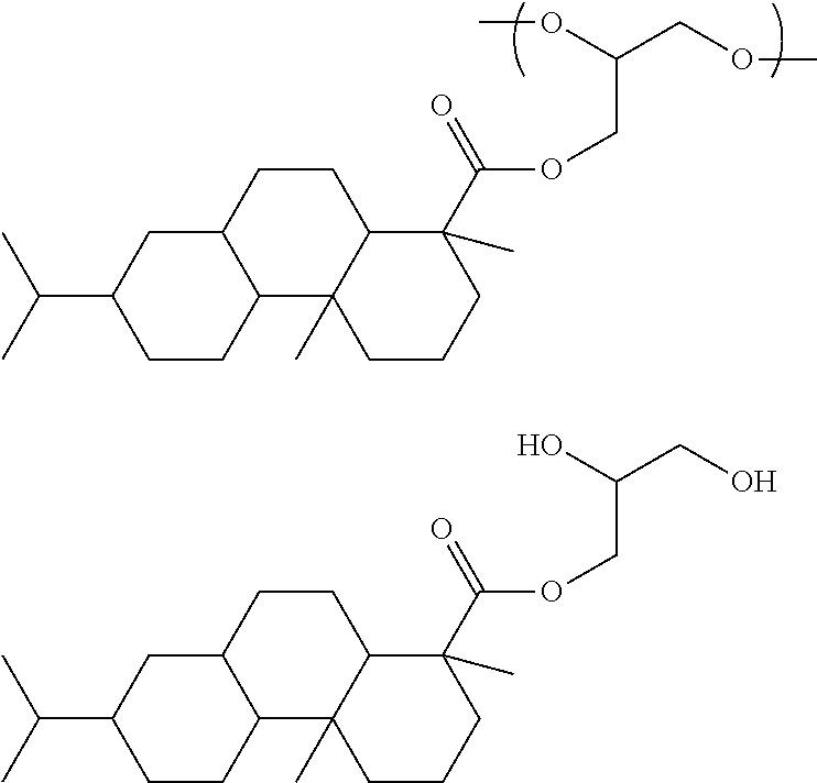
O(C(COC)COC(C1(C)C2C(C)(CCC1)C1C(CC2)CC(C(C)C)CC1)=O)C.OC(CO)COC(C1(C)C2C(C)(CCC1)C1C(CC2)CC(C(C)C)CC1)=O
